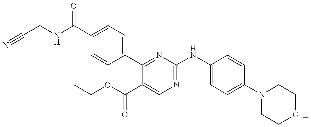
C1(C(NCC#N)=O)=CC=C(C2=NC(NC3=CC=C(N4CCOCC4)C=C3)=NC=C2C(OCC)=O)C=C1
